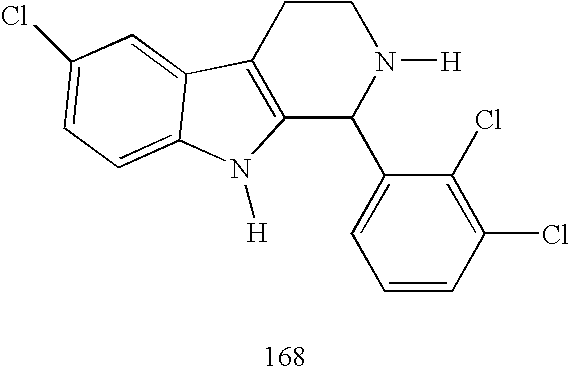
C12=C(CCN([H])C1C1=CC=CC(Cl)=C1Cl)C1=CC(Cl)=CC=C1N2[H]
